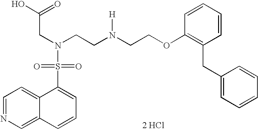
C1=NC=C2C(=C1)C(S(=O)(=O)N(CC(=O)O)CCN(CCOC1=C(CC3=CC=CC=C3)C=CC=C1)[H])=CC=C2.[2 HCl]
